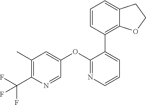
C1(C)=C(C(F)(F)F)N=CC(OC2=NC=CC=C2C2=C3C(=CC=C2)CCO3)=C1
